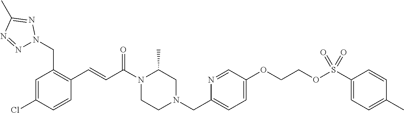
N1(C(C=CC2=C(CN3N=NC(C)=N3)C=C(Cl)C=C2)=O)CCN(CC2=CC=C(OCCOS(C3=CC=C(C)C=C3)(=O)=O)C=N2)CC1C
